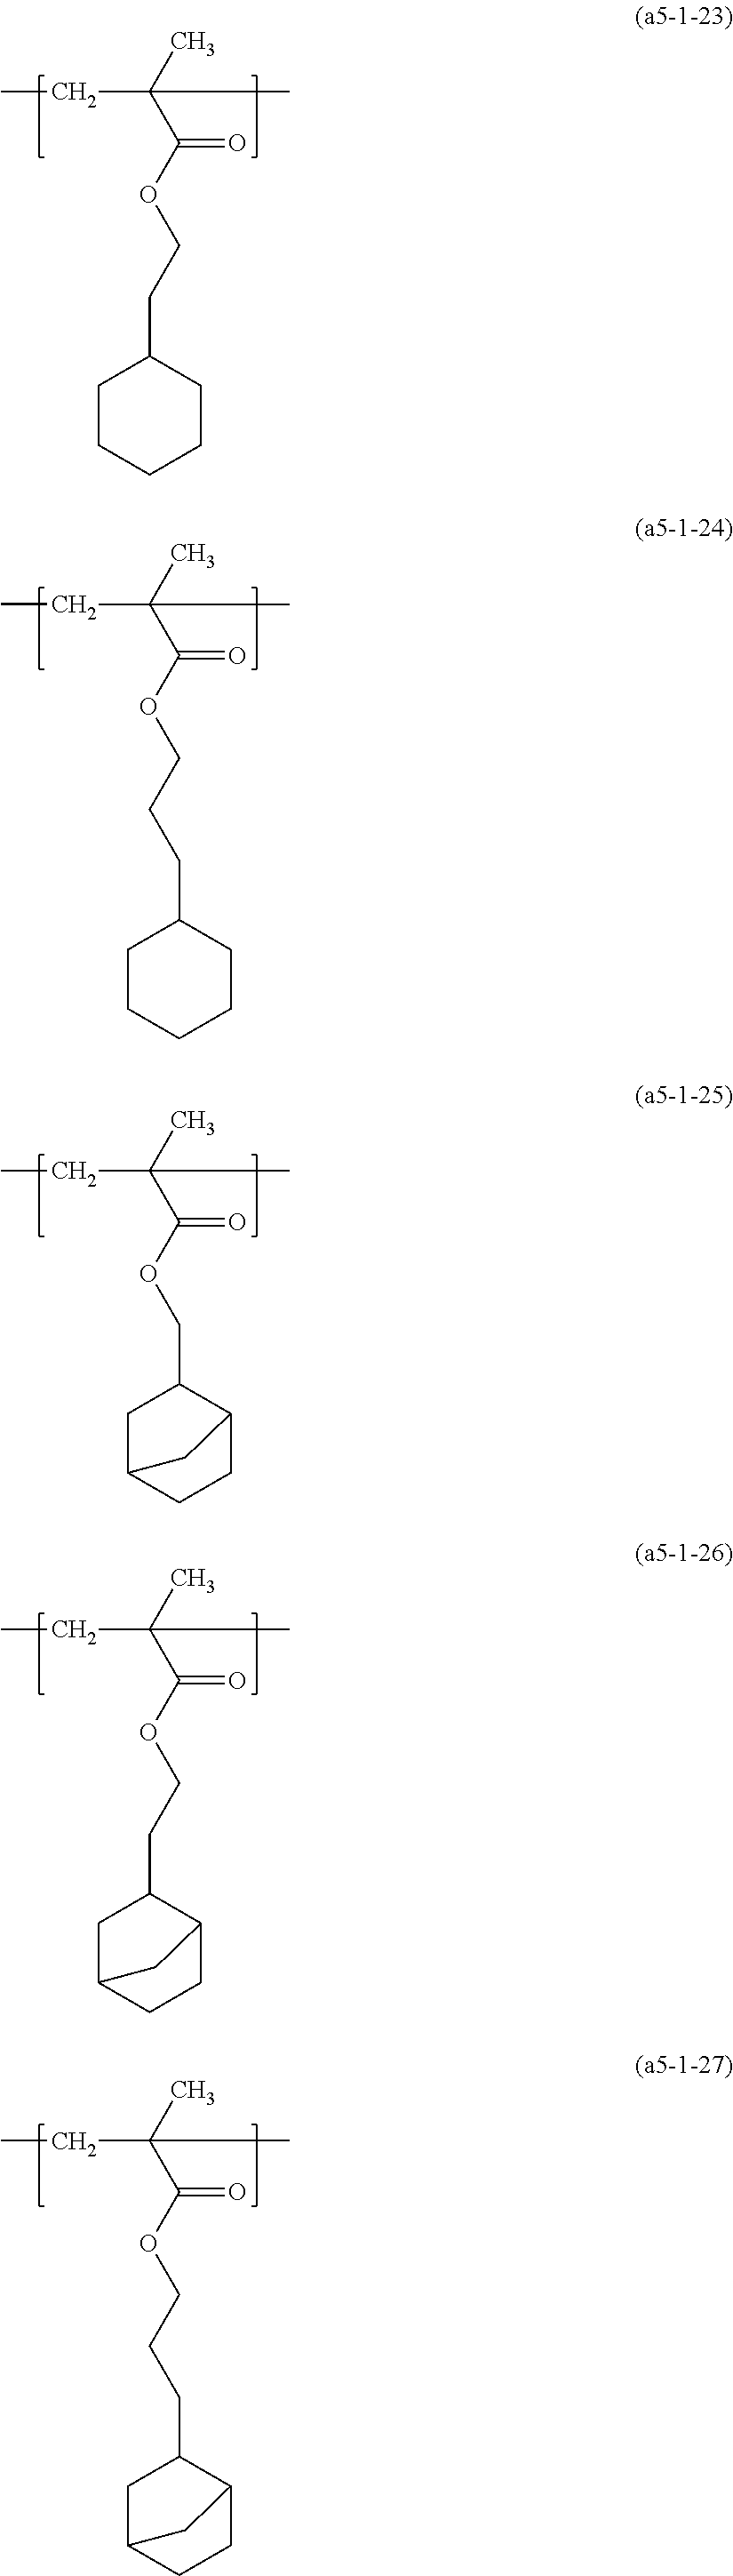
C(OC(C(C)(CC)C)=O)CC1CC2CCC1C2.C(OC(C(C)(CC)C)=O)CC1CCCCC1.C(OC(C(C)(CC)C)=O)CCC1CCCCC1.C(OC(C(C)(CC)C)=O)C1CC2CCC1C2.C(OC(C(C)(CC)C)=O)CCC1CC2CCC1C2
